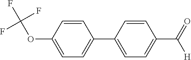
C1=C(OC(F)(F)F)C=CC(C2=CC=C(C([H])=O)C=C2)=C1
